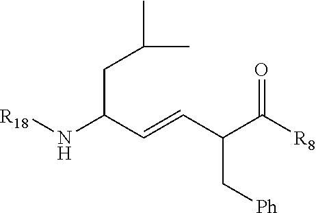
[R18]NC(C=CC(C([R8])=O)C[Ph])CC(C)C
